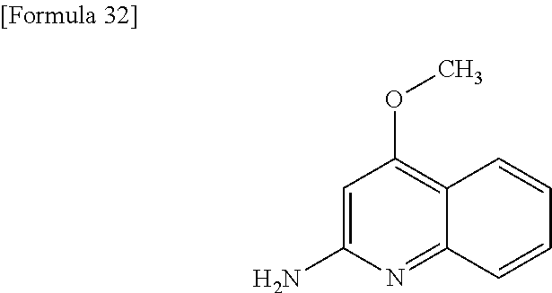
C1=C(N)N=C2C(=C1OC)C=CC=C2
